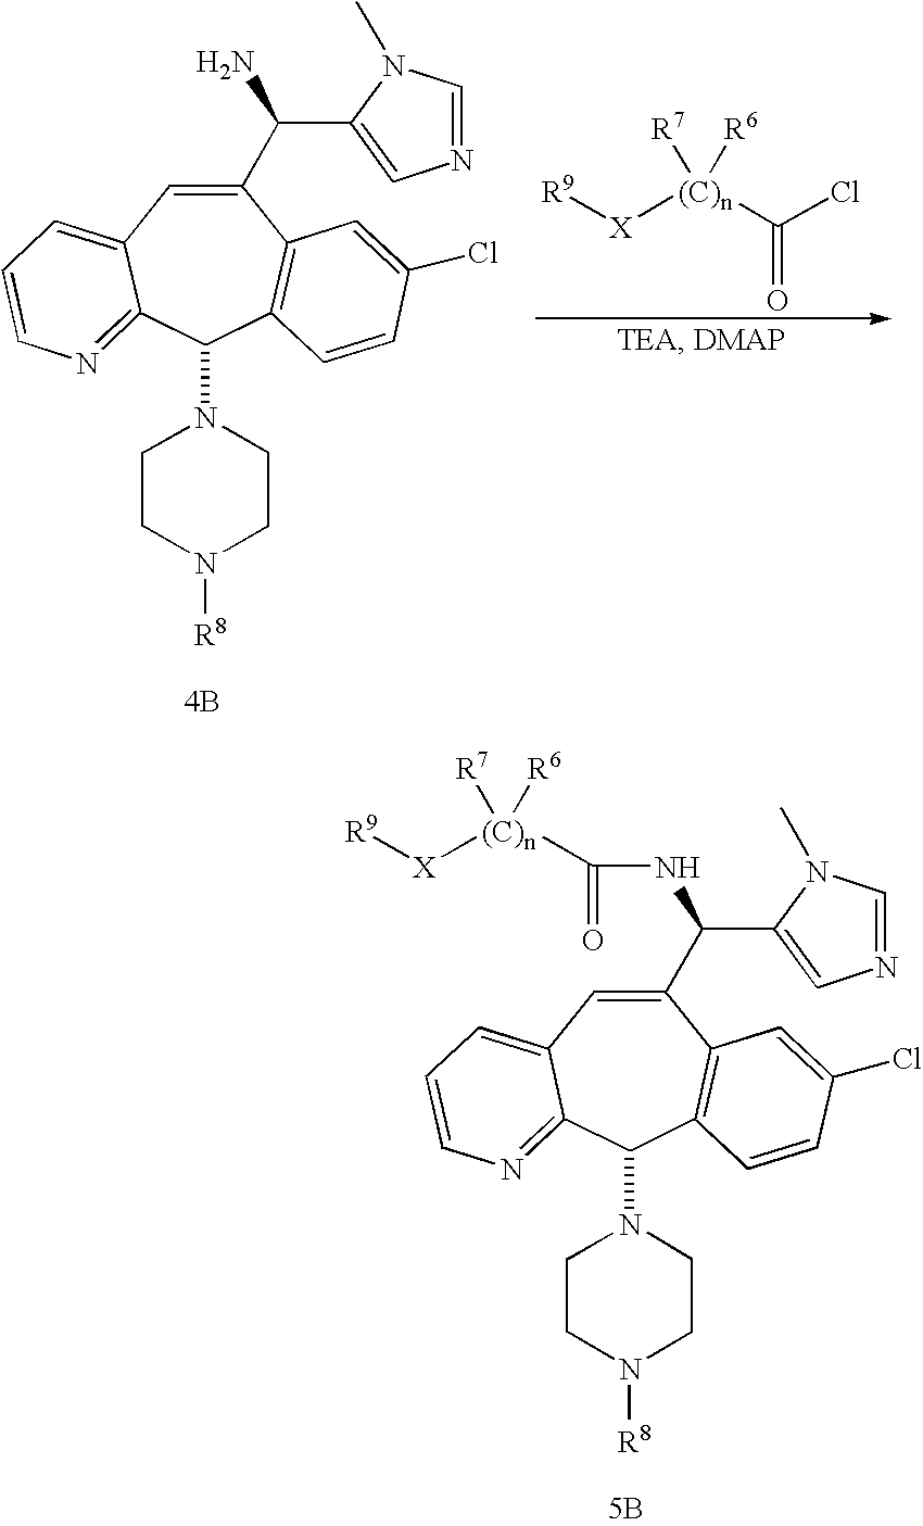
C1(C(C2=CN=CN2C)N)=CC2=CC=CN=C2C(N2CCN([R8])CC2)C2=C1C=C(Cl)C=C2.[4B].[R9][X][(C)n](C(Cl)=O)([R7])[R6].C1(C(C2=CN=CN2C)NC(=O)[(C)n]([X][R9])([R7])[R6])=CC2=CC=CN=C2C(N2CCN([R8])CC2)C2=C1C=C(Cl)C=C2.[5B]
